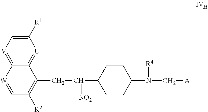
[U]1=C2C(=[V]C=C1[R1])[W]=CC([R2])=C2CC(C1CCC(N(C[A])[R4])CC1)[NO2]
